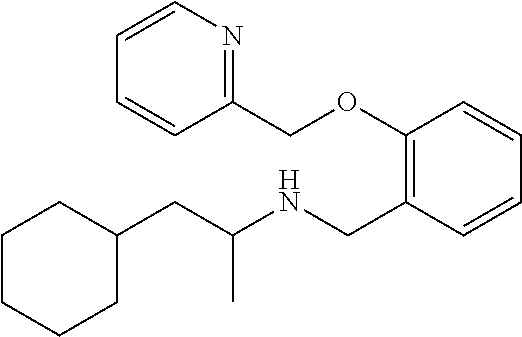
C1(CC(NCC2=C(OCC3=NC=CC=C3)C=CC=C2)C)CCCCC1
